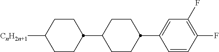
[CnH2n+1]C1CCC(C2CCC(C3=CC(F)=C(F)C=C3)CC2)CC1
